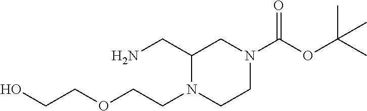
C1(CN)N(CCOCCO)CCN(C(OC(C)(C)C)=O)C1
